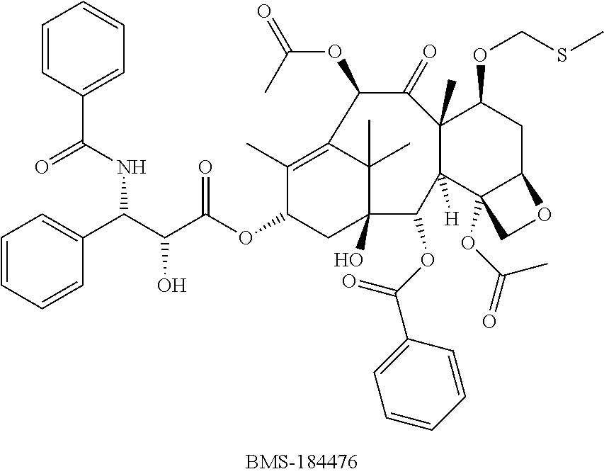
C1(C)=C2C(C)(C)C(O)(CC1OC(C(C(C1=CC=CC=C1)NC(=O)C1=CC=CC=C1)O)=O)C(OC(=O)C1=CC=CC=C1)C1([H])C(C)(C(=O)C2OC(C)=O)C(OCSC)CC2C1(OC(C)=O)CO2
